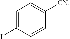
C1=C(I)C=CC([CN])=C1
